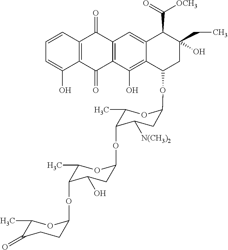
C1=CC2=C(C(O)=C1)C(=O)C1=C(C2=O)C=C2C(=C1O)C(OC1CC([N(CH3)2])C(OC3CC(O)C(OC4CCC(=O)C(C)O4)C(C)O3)C(C)O1)CC(O)(CC)C2C([OCH3])=O
